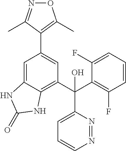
N1=C(C)C(C2=CC(C(C3=CC=CN=N3)(C3=C(F)C=CC=C3F)O)=C3C(=C2)NC(=O)N3)=C(C)O1
